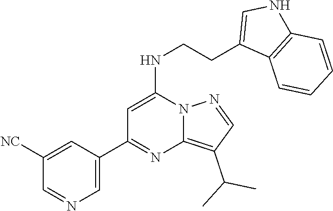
C1=C(C2=NC3=C(C(C)C)C=NN3C(NCCC3=CNC4=C3C=CC=C4)=C2)C=C([NC])C=N1
